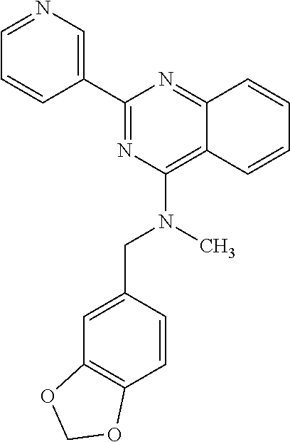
C1(C2=CN=CC=C2)=NC(N(CC2=CC3=C(C=C2)OCO3)C)=C2C(=N1)C=CC=C2
